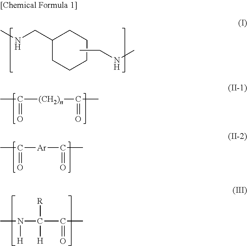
CNCC1CCCCC1.CCNC.CC([(CH2)n]C(C)=O)=O.CC([Ar]C(C)=O)=O.CN(C(C(C)=O)([R])[H])[H]
